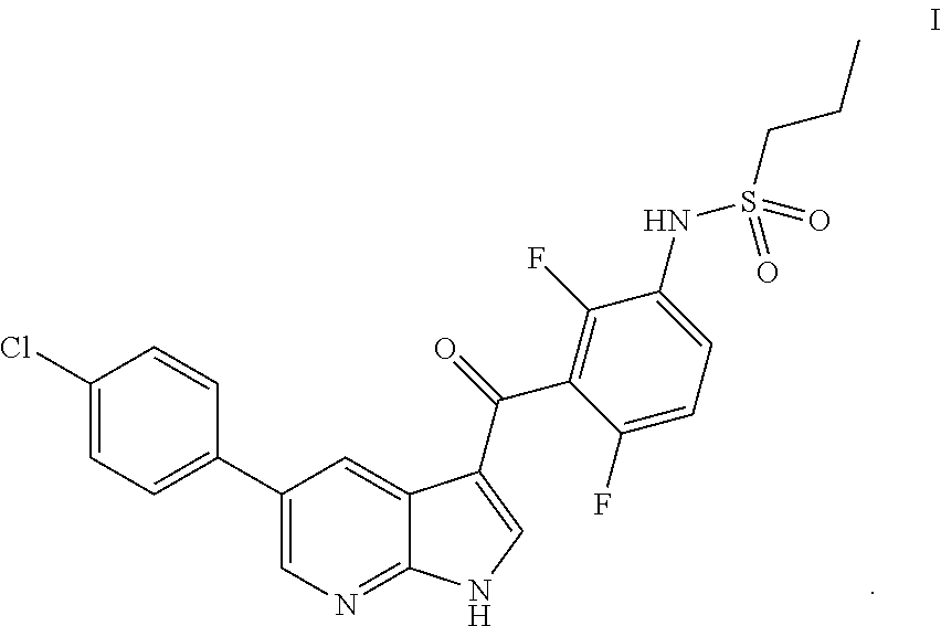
C1(Cl)=CC=C(C2=CN=C3C(=C2)C(C(=O)C2=C(F)C(NS(CCC)(=O)=O)=CC=C2F)=CN3)C=C1
